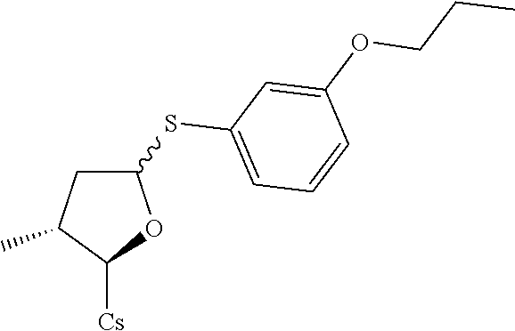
C1C(SC2=CC=CC(OCCC)=C2)OC([Cs])C1C
